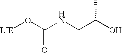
[LIE]OC(NCC(O)C)=O
